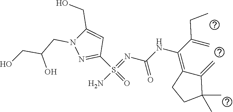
C(=C1C(=C)C(C)(C)CC1)(C(=C)CC)NC(=O)N=S(N)(C1=NN(CC(CO)O)C(CO)=C1)=O
